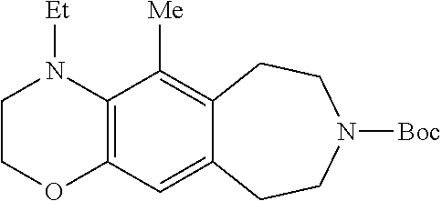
C12=C(N([Et])CCO1)C([Me])=C1C(=C2)CCN([Boc])CC1
